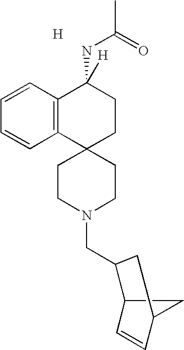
C1CN(CC2C3C=CC(C3)C2)CCC12CCC(NC(=O)C)([H])C1=C2C=CC=C1.[H]
